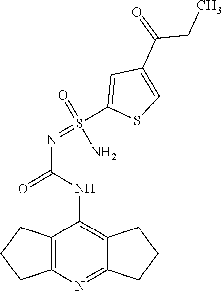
C12=C(N=C3C(=C1NC(N=S(C1=CC(C(=O)CC)=CS1)(N)=O)=O)CCC3)CCC2
